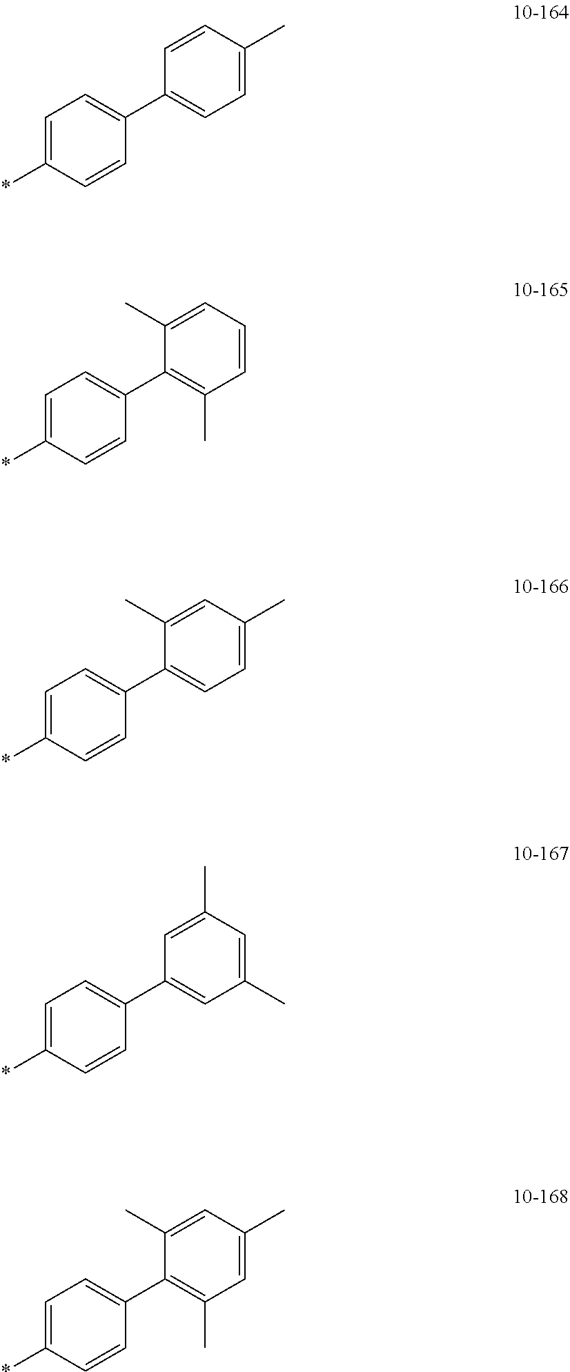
C1=C(*)C=CC(C2=CC=C(C)C=C2)=C1.C1=C(*)C=CC(C2=C(C)C=CC=C2C)=C1.C1=C(*)C=CC(C2=CC=C(C)C=C2C)=C1.C1=C(*)C=CC(C2=CC(C)=CC(C)=C2)=C1.C1=C(*)C=CC(C2=C(C)C=C(C)C=C2C)=C1
